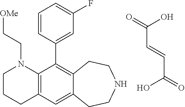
C(C=CC(O)=O)(O)=O.C1CCC2=C(N1CC[OMe])C(C1=CC(F)=CC=C1)=C1C(=C2)CCNCC1
